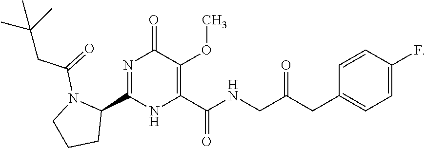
C1(C2=NC(=O)C(OC)=C(C(NCC(CC3=CC=C(F)C=C3)=O)=O)N2)N(C(=O)CC(C)(C)C)CCC1
